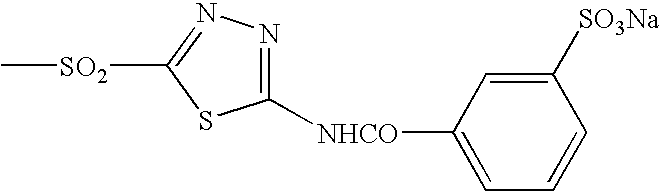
C1([SO2]C)=NN=C([NHCO]C2=CC=CC([SO3Na])=C2)S1
